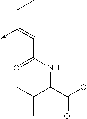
C(C(NC(C(=O)OC)C(C)C)=O)=C(CC)->C
